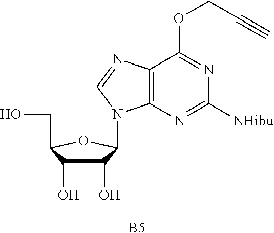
C1(O)C(O)C(CO)OC1N1C2=C(C(OCC#C)=NC([NHibu])=N2)N=C1.[B5]
